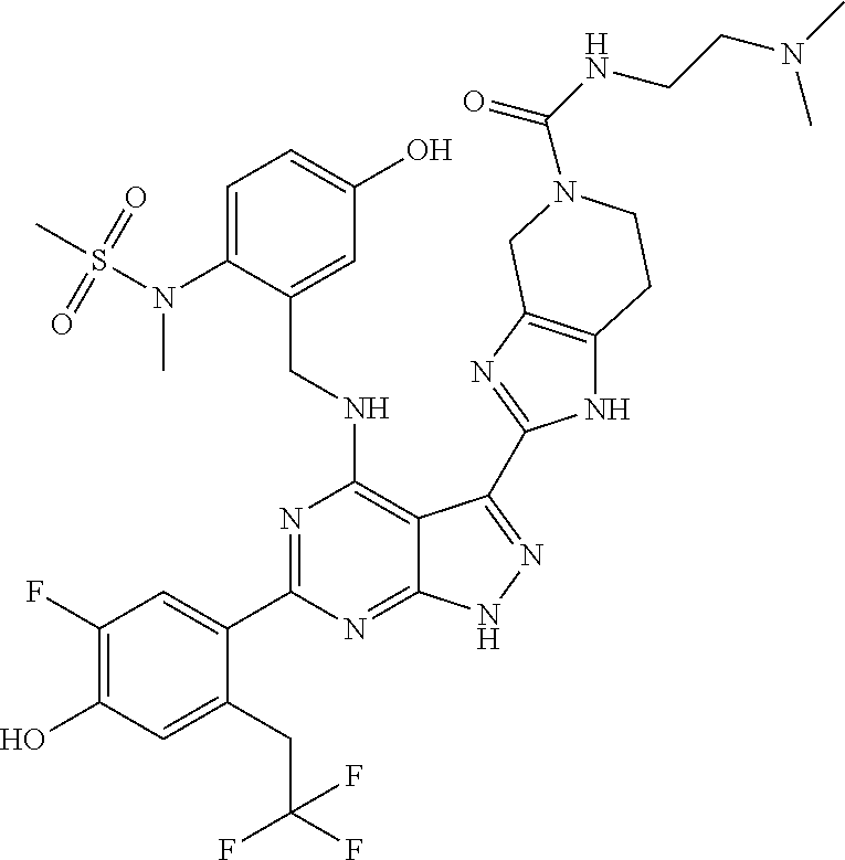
C1(NCC2=CC(O)=CC=C2N(C)S(C)(=O)=O)=C2C(=NC(C3=CC(F)=C(O)C=C3CC(F)(F)F)=N1)NN=C2C1=NC2=C(N1)CCN(C(=O)NCCN(C)C)C2
